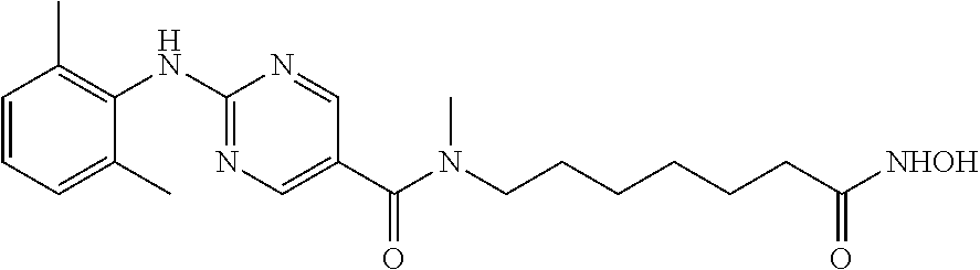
N(C1=C(C)C=CC=C1C)C1=NC=C(C(=O)N(CCCCCCC([NHOH])=O)C)C=N1
